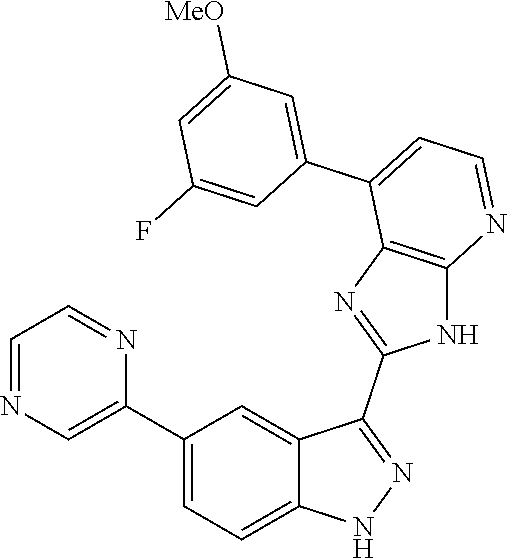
C1(C2=CC=C3C(=C2)C(C2=NC4=C(N2)N=CC=C4C2=CC([MeO])=CC(F)=C2)=NN3)=CN=CC=N1
